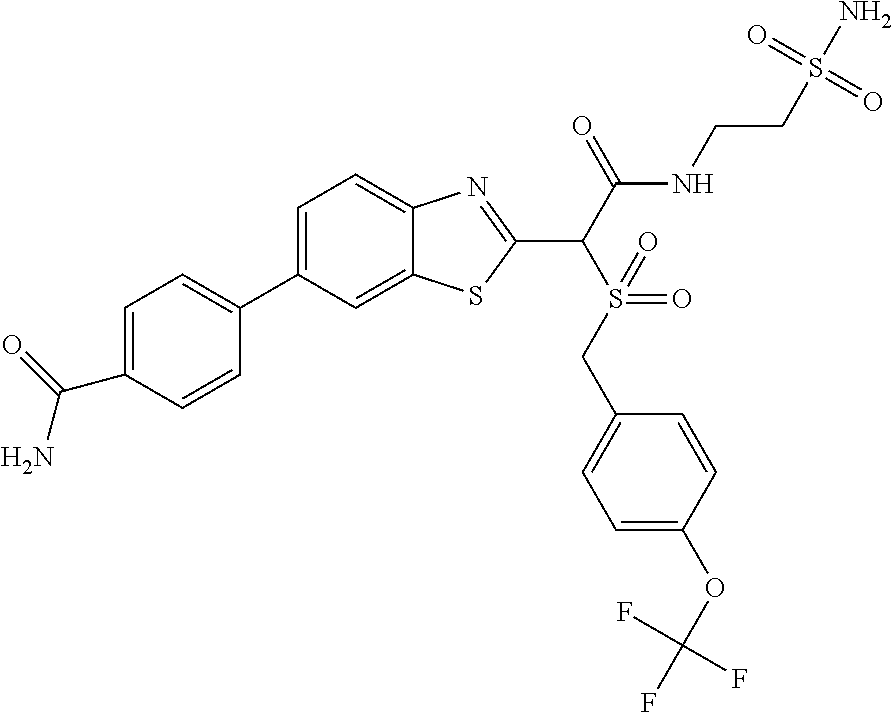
C1=C(C2=CC=C(C(N)=O)C=C2)C=C2C(=C1)N=C(C(C(NCCS(N)(=O)=O)=O)S(=O)(=O)CC1=CC=C(OC(F)(F)F)C=C1)S2
